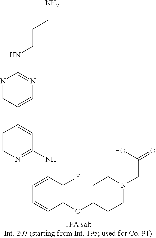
C1=CN=C(NC2=CC=CC(OC3CCN(CC(=O)O)CC3)=C2F)C=C1C1=CN=C(NCCCN)N=C1
